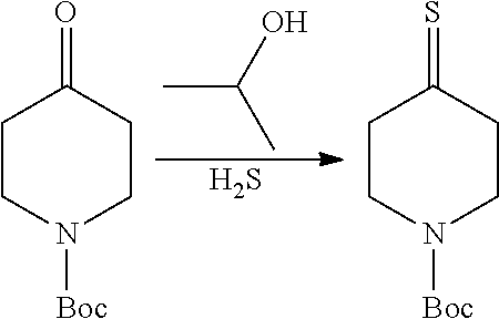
C1CN([Boc])CCC1=O.C1CN([Boc])CCC1=S.S.CC(C)O
